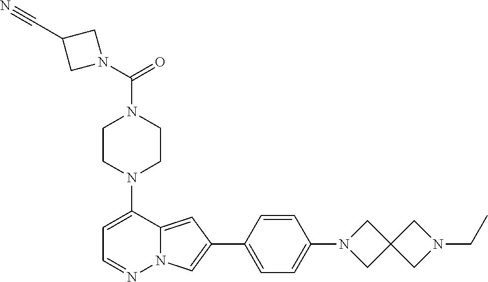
N1(C2=CC=NN3C2=CC(C2=CC=C(N4CC5(C4)CN(CC)C5)C=C2)=C3)CCN(C(=O)N2CC(C#N)C2)CC1
